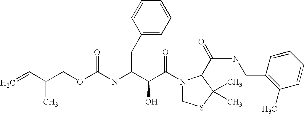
N(C(C(C(N1CSC(C)(C)C1C(NCC1=C(C)C=CC=C1)=O)=O)O)CC1=CC=CC=C1)C(=O)OCC(C=C)C
